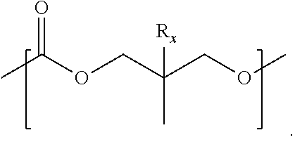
CC(OCC(COC)([Rx])C)=O
